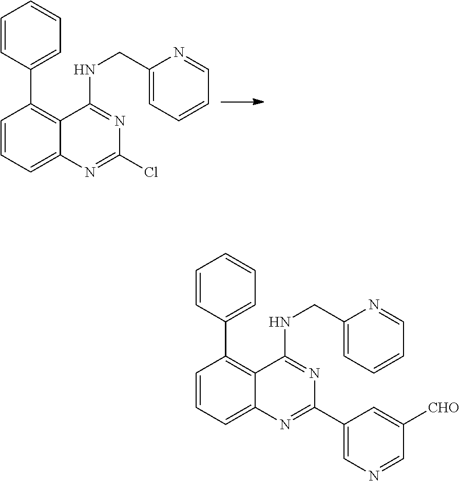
C1=CC(C2=C3C(=CC=C2)N=C(Cl)N=C3NCC2=CC=CC=N2)=CC=C1.C1=CC(C2=C3C(=CC=C2)N=C(C2=CN=CC([CHO])=C2)N=C3NCC2=CC=CC=N2)=CC=C1
